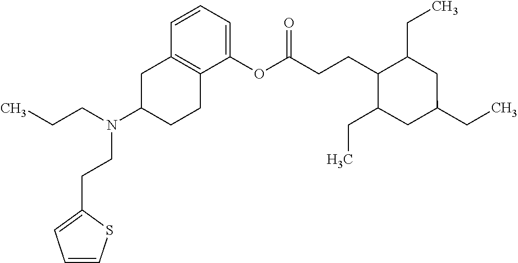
C(CCC1C(CC)CC(CC)CC1CC)(=O)OC1=CC=CC2=C1CCC(N(CCC)CCC1=CC=CS1)C2
